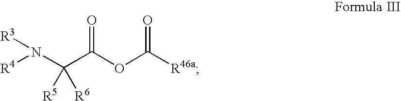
[R4]N(C(C(OC([R46a])=O)=O)([R5])[R6])[R3]
